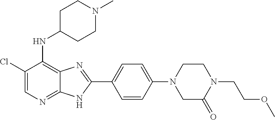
C1(Cl)=CN=C2C(=C1NC1CCN(C)CC1)N=C(C1=CC=C(N3CCN(CCOC)C(=O)C3)C=C1)N2
